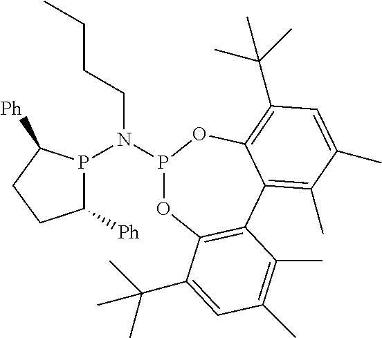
P1(N(P2C([Ph])CCC2[Ph])CCCC)OC2=C(C3=C(C)C(C)=CC(C(C)(C)C)=C3O1)C(C)=C(C)C=C2C(C)(C)C
